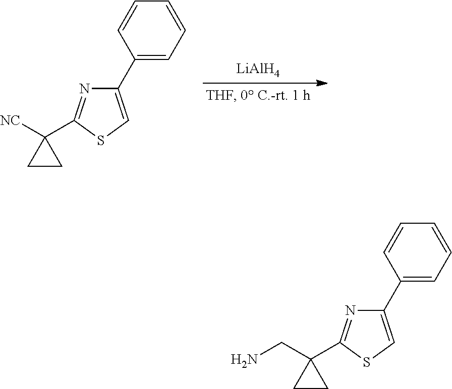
[LiAlH4].C1([NC])(C2=NC(C3=CC=CC=C3)=CS2)CC1.C1(CN)(C2=NC(C3=CC=CC=C3)=CS2)CC1
